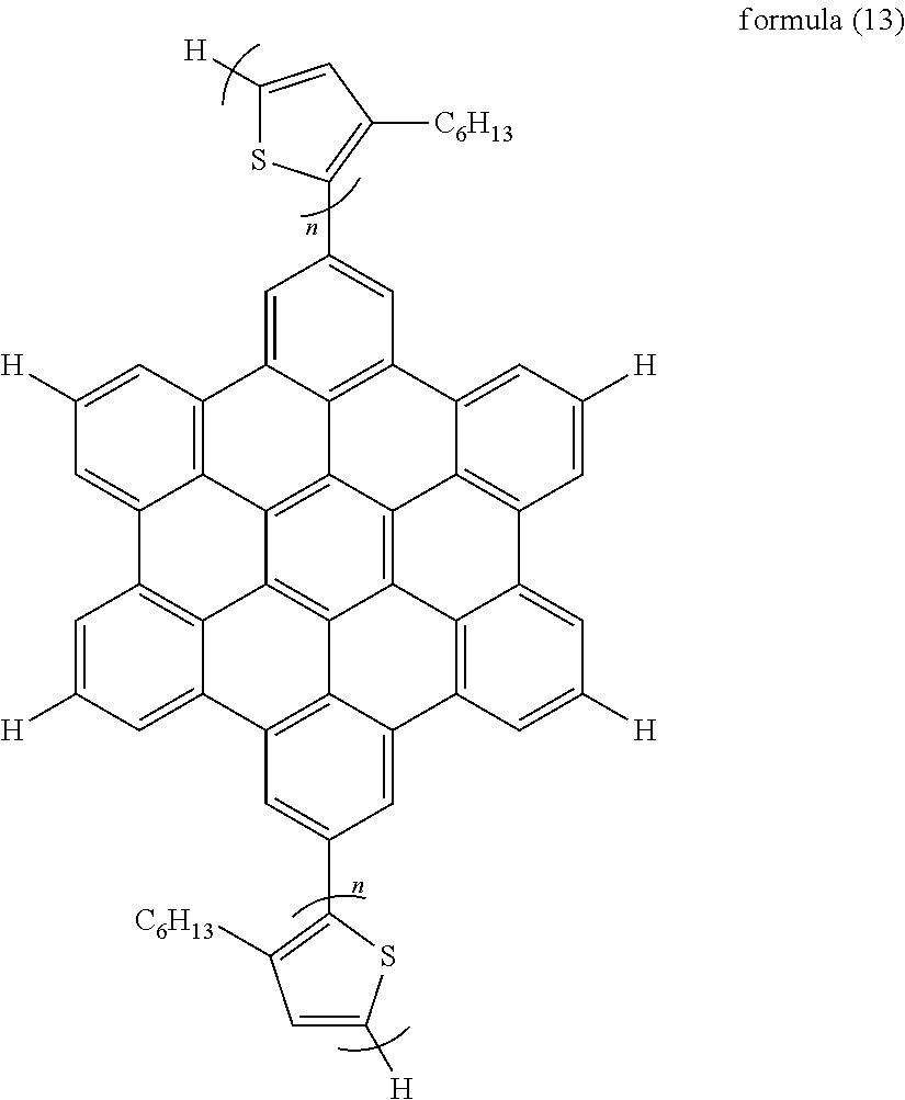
C12=C3C4=C5C6=C1C1=C7C=C(C8=C([C6H13])C=C([H])S8)C=C1C1=C2C(=CC([H])=C1)C1=C3C(=CC([H])=C1)C1=C4C(=CC(C2=C([C6H13])C=C([H])S2)=C1)C1=C5C(=CC([H])=C1)C1=C6C7=CC([H])=C1
